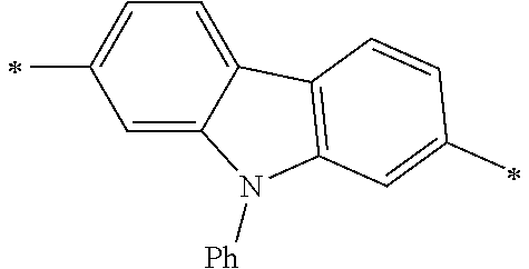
C1(C)=CC=C2C(=C1)N([Ph])C1=C2C=CC(C)=C1
